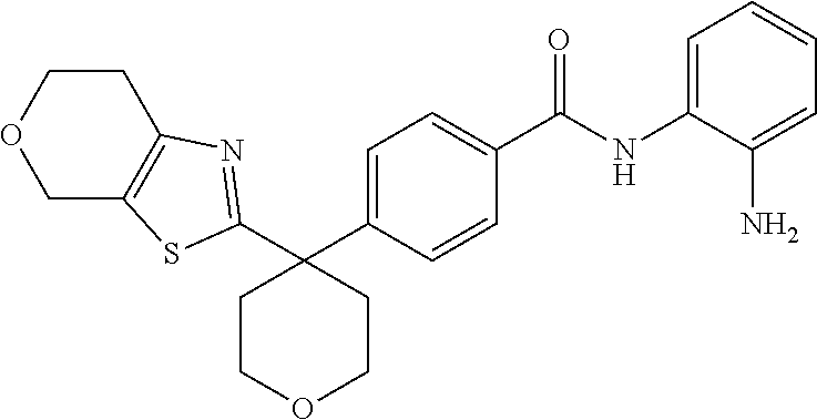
C1=C(C2(C3=NC4=C(COCC4)S3)CCOCC2)C=CC(C(NC2=CC=CC=C2N)=O)=C1
